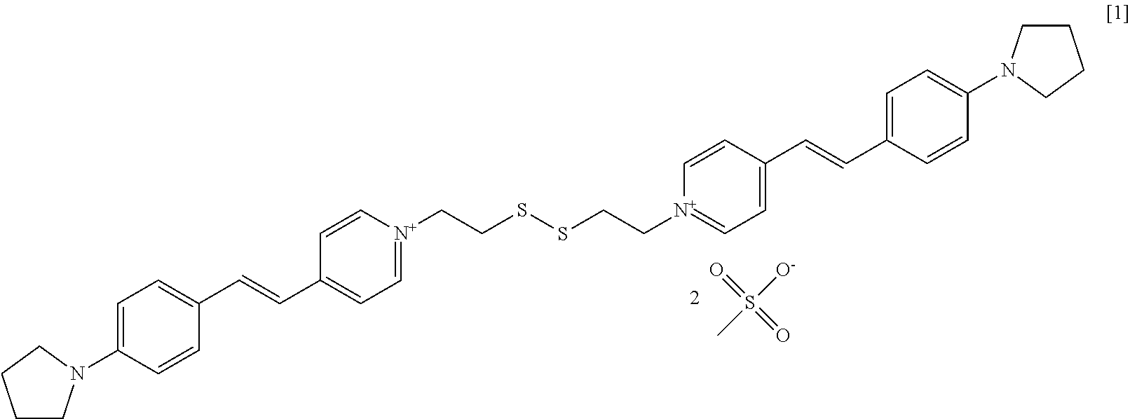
O=S(=O)([O-])C.C1CN(C2=CC=C(C=CC3=CC=[N+](CCSSCC[N+]4=CC=C(C=CC5=CC=C(N6CCCC6)C=C5)C=C4)C=C3)C=C2)CC1
